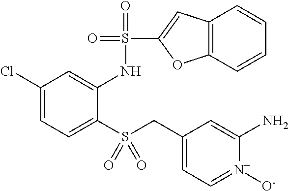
C1(Cl)=CC=C(S(CC2=CC=[N+]([O-])C(N)=C2)(=O)=O)C(NS(=O)(=O)C2=CC3=C(O2)C=CC=C3)=C1
